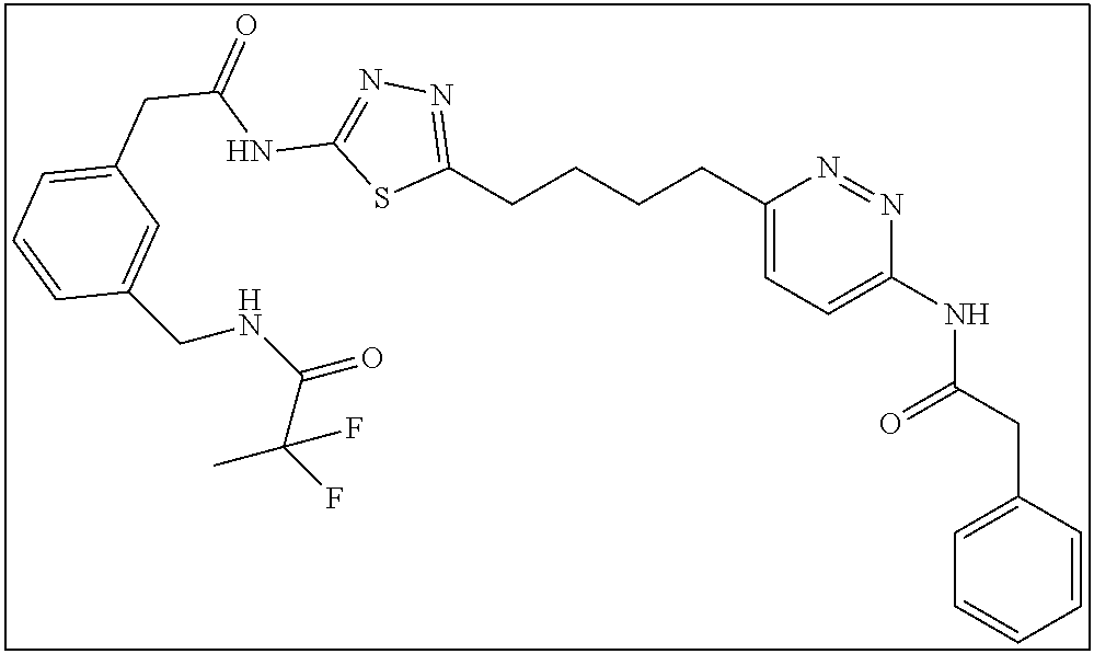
C1(CCCCC2=NN=C(NC(=O)CC3=CC=CC(CNC(=O)C(F)(F)C)=C3)S2)=CC=C(NC(CC2=CC=CC=C2)=O)N=N1
